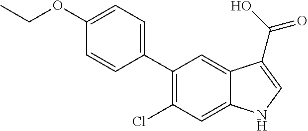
CCOC1=CC=C(C2=C(Cl)C=C3C(=C2)C(C(O)=O)=CN3)C=C1
